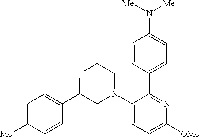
C1=C([Me])C=CC(C2CN(C3=CC=C([OMe])N=C3C3=CC=C(N([Me])[Me])C=C3)CCO2)=C1
